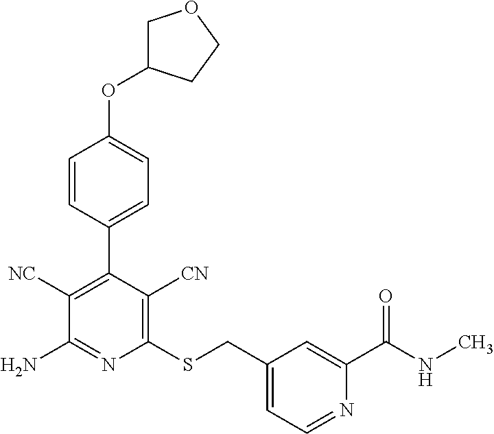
C1(SCC2=CC=NC(C(NC)=O)=C2)=C([CN])C(C2=CC=C(OC3COCC3)C=C2)=C([NC])C(N)=N1
